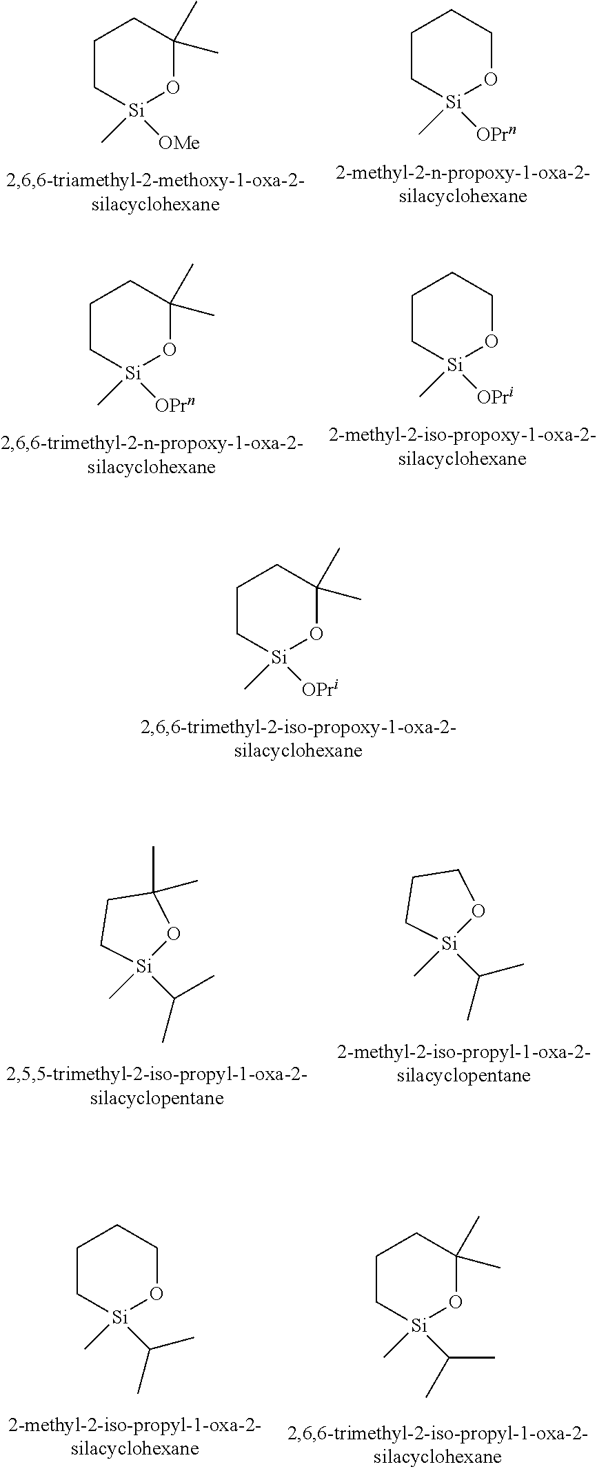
C1[Si](C)([OPrn])OC(C)(C)CC1.C1[Si](C)([OPri])OCCC1.C1[Si](C)([OMe])OC(C)(C)CC1.C1[Si](C)([OPrn])OCCC1.C1[Si](C)([OPri])OC(C)(C)CC1.C1C[Si](C)(C(C)C)OC1(C)C.C1C[Si](C)(C(C)C)OC1.C1[Si](C)(C(C)C)OCCC1.C1[Si](C)(C(C)C)OC(C)(C)CC1
